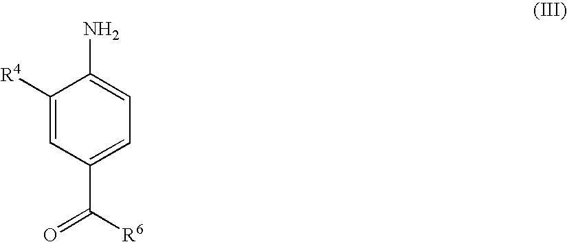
C1([R4])=CC(C([R6])=O)=CC=C1N
